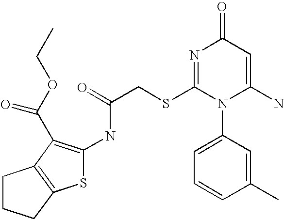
N1=C(SCC(NC2=C(C(OCC)=O)C3=C(CCC3)S2)=O)N(C2=CC=CC(C)=C2)C(N)=CC1=O
